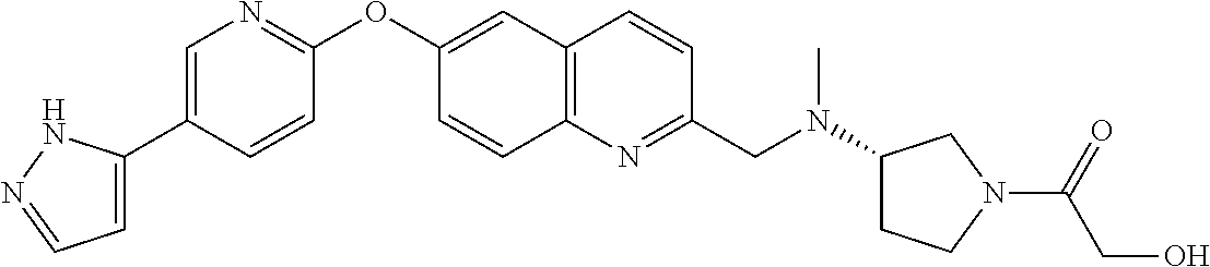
C1=C(C2=CN=C(OC3=CC4=C(C=C3)N=C(CN(C)C3CCN(C(=O)CO)C3)C=C4)C=C2)NN=C1
